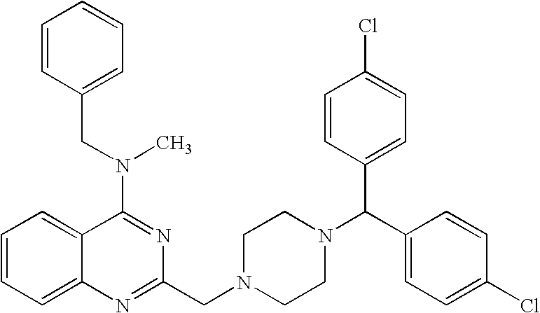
C1=CC=C2C(=C1)C(N(CC1=CC=CC=C1)C)=NC(CN1CCN(C(C3=CC=C(Cl)C=C3)C3=CC=C(Cl)C=C3)CC1)=N2
